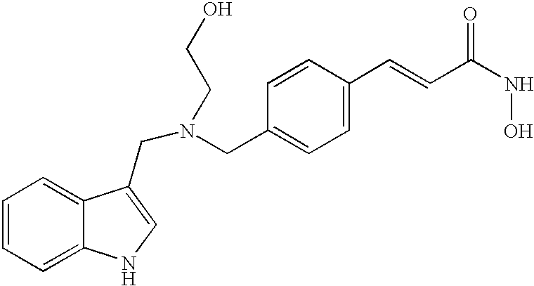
C(C1=CC=C(C=CC(NO)=O)C=C1)N(CC1=CNC2=CC=CC=C21)CCO
